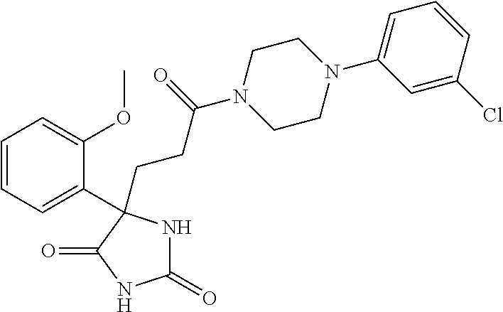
C1(=O)NC(CCC(N2CCN(C3=CC=CC(Cl)=C3)CC2)=O)(C2=CC=CC=C2OC)C(=O)N1
